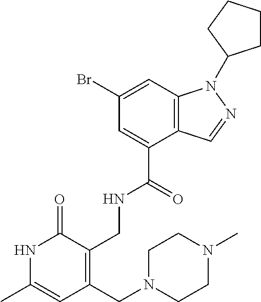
C1(Br)=CC2=C(C(C(=O)NCC3=C(CN4CCN(C)CC4)C=C(C)NC3=O)=C1)C=NN2C1CCCC1
